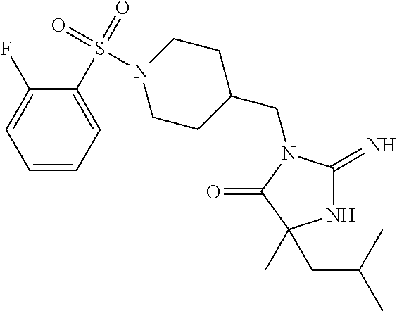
N1C(=N)N(CC2CCN(S(C3=CC=CC=C3F)(=O)=O)CC2)C(=O)C1(CC(C)C)C
